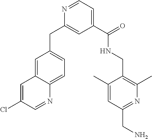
N1=CC=C(C(=O)NCC2=C(C)N=C(CN)C=C2C)C=C1CC1=CC=C2C(=C1)C=C(Cl)C=N2
